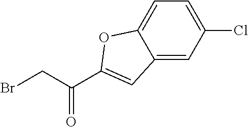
C12=CC(Cl)=CC=C1OC(C(CBr)=O)=C2
